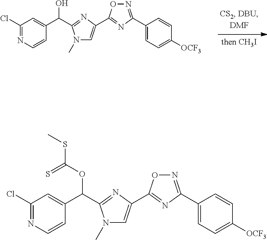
N1(C)C=C(C2=NC(C3=CC=C([OCF3])C=C3)=NO2)N=C1C(O)C1=CC(Cl)=NC=C1.N1(C)C=C(C2=NC(C3=CC=C([OCF3])C=C3)=NO2)N=C1C(OC(SC)=S)C1=CC(Cl)=NC=C1
